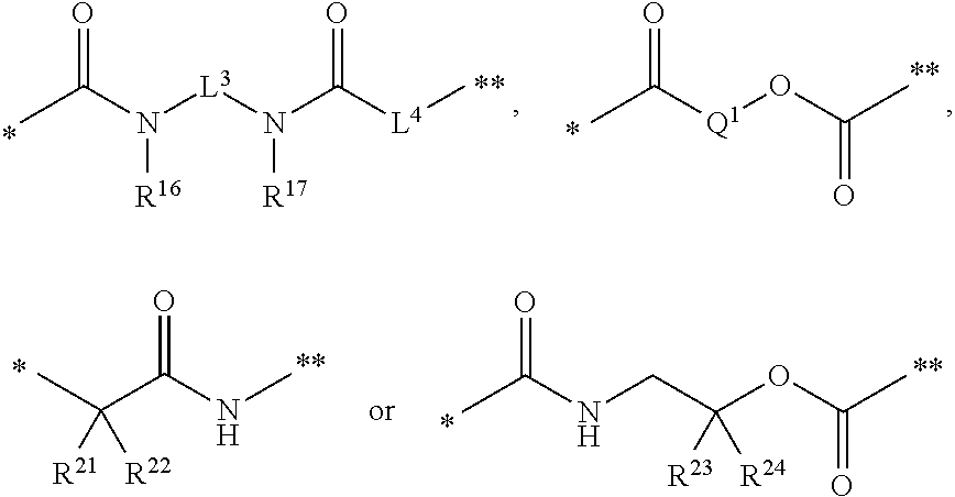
CC(N([L3]N(C([L4]C)=O)[R17])[R16])=O.CC([Q1]OC(C)=O)=O.C(C(NC)=O)(C)([R22])[R21].CC(NCC(OC(C)=O)([R24])[R23])=O
